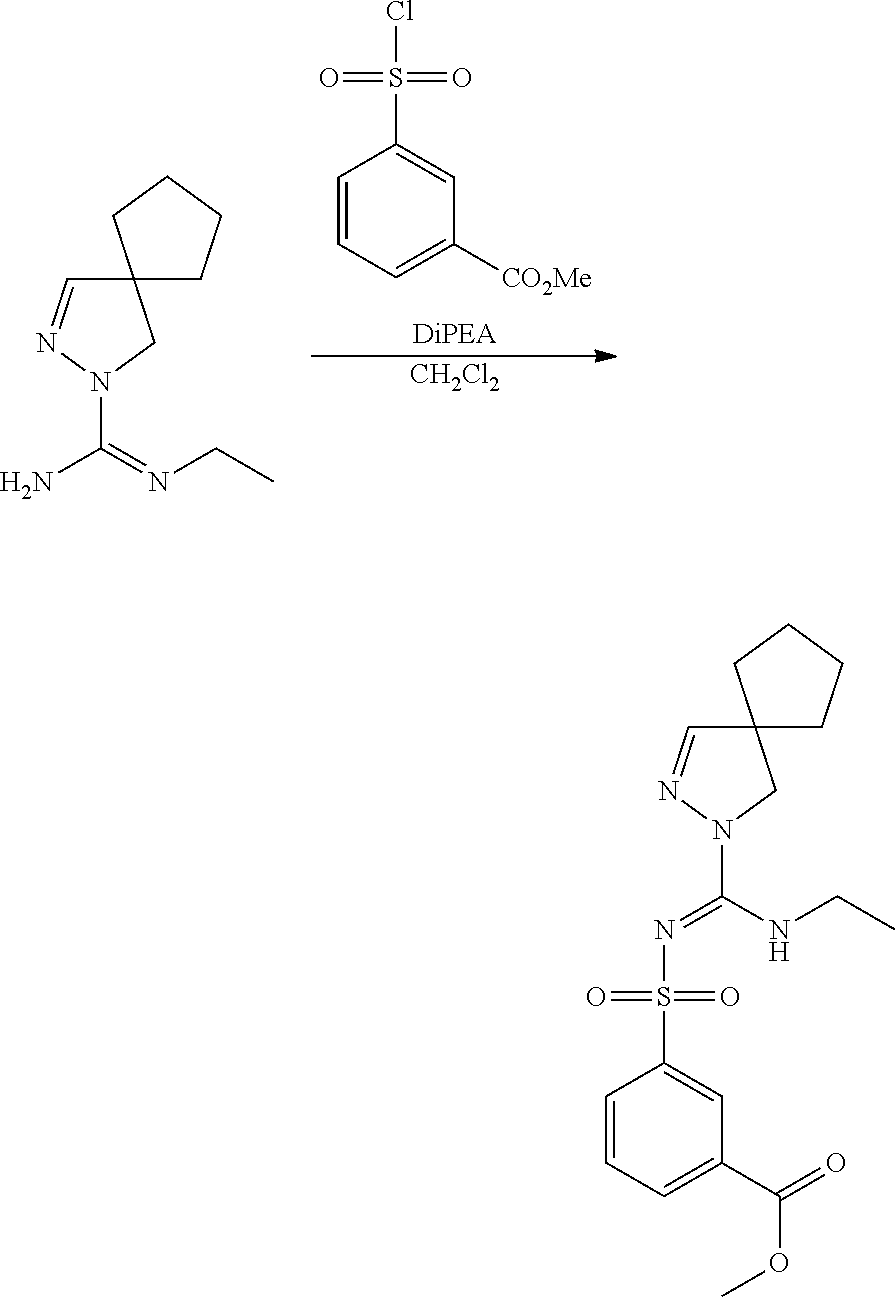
C12(C=NN(C(N)=NCC)C1)CCCC2.S(=O)(=O)(C1=CC([CO2Me])=CC=C1)Cl.[CH2Cl2].C12(C=NN(C(=NS(=O)(=O)C3=CC(C(OC)=O)=CC=C3)NCC)C1)CCCC2
